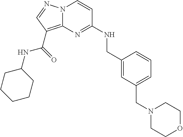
C1=C(CN2CCOCC2)C=C(CNC2=NC3=C(C(NC4CCCCC4)=O)C=NN3C=C2)C=C1
